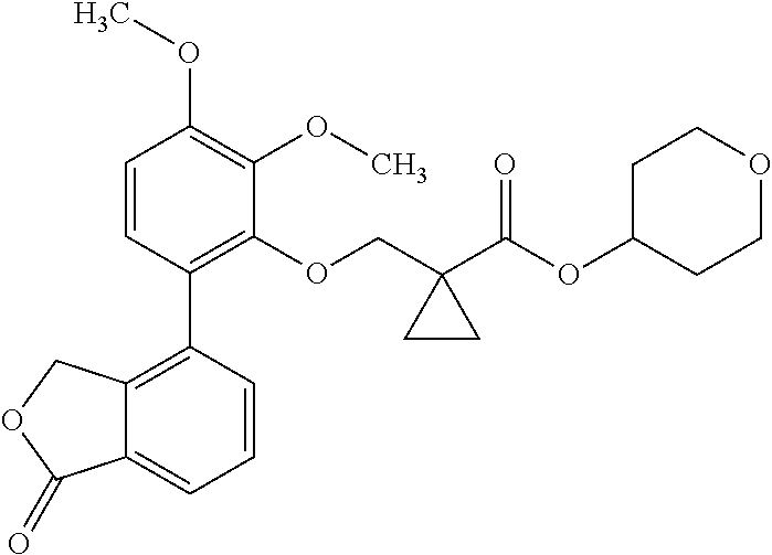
C1=CC(C2=C3C(=CC=C2)C(=O)OC3)=C(OCC2(C(OC3CCOCC3)=O)CC2)C(OC)=C1OC
